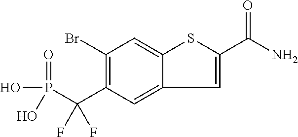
C1(Br)=C(C(P(=O)(O)O)(F)F)C=C2C(=C1)SC(C(=O)N)=C2
